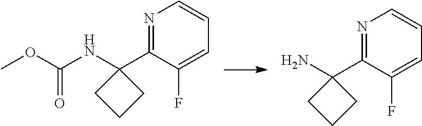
C1=C(F)C(C2(N)CCC2)=NC=C1.C1=C(F)C(C2(NC(OC)=O)CCC2)=NC=C1
